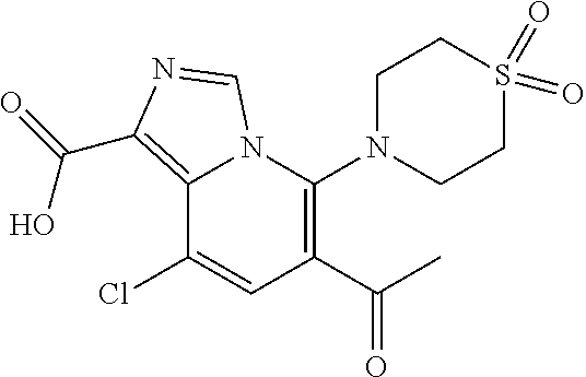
C12=C(C(O)=O)N=CN1C(N1CCS(=O)(=O)CC1)=C(C(C)=O)C=C2Cl
